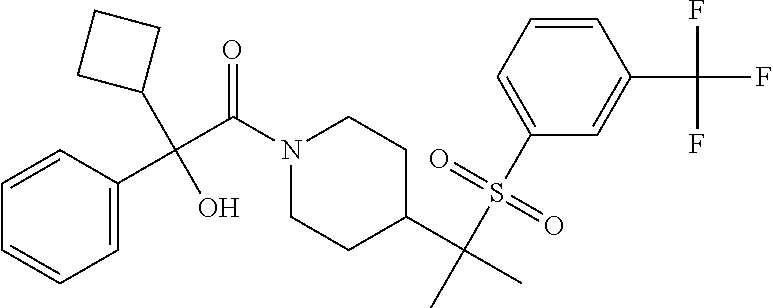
N1(C(C(O)(C2=CC=CC=C2)C2CCC2)=O)CCC(C(C)(S(C2=CC=CC(C(F)(F)F)=C2)(=O)=O)C)CC1
